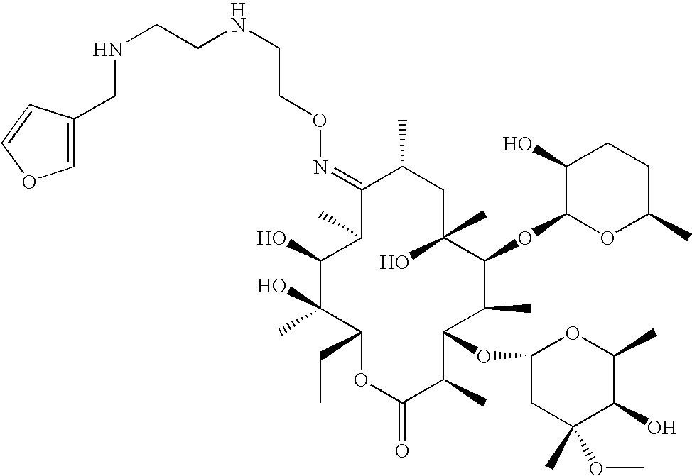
C1(=NOCCNCCNCC2=COC=C2)C(C)C(O)C(O)(C)C(CC)OC(=O)C(C)C(OC2CC(C)(OC)C(O)C(C)O2)C(C)C(OC2OC(C)CCC2O)C(C)(O)CC1C
